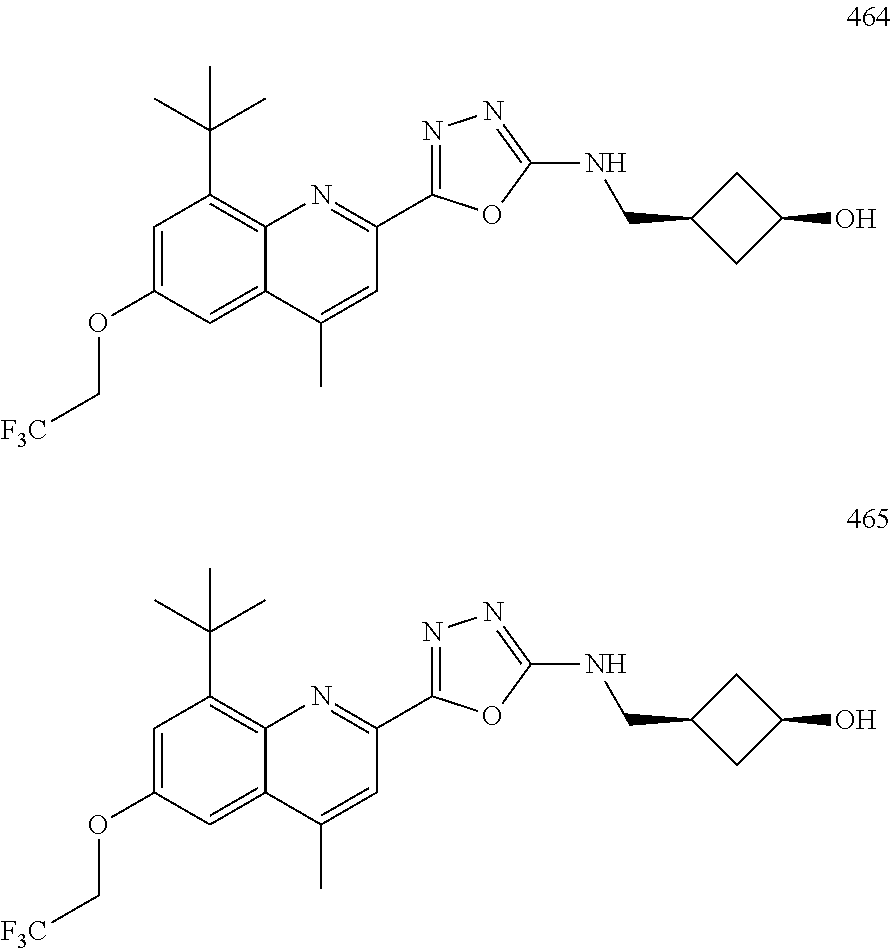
C1=C(OC[F3C])C=C2C(=C1C(C)(C)C)N=C(C1=NN=C(NCC3CC(O)C3)O1)C=C2C.C1=C(OC[F3C])C=C2C(=C1C(C)(C)C)N=C(C1=NN=C(NCC3CC(O)C3)O1)C=C2C
